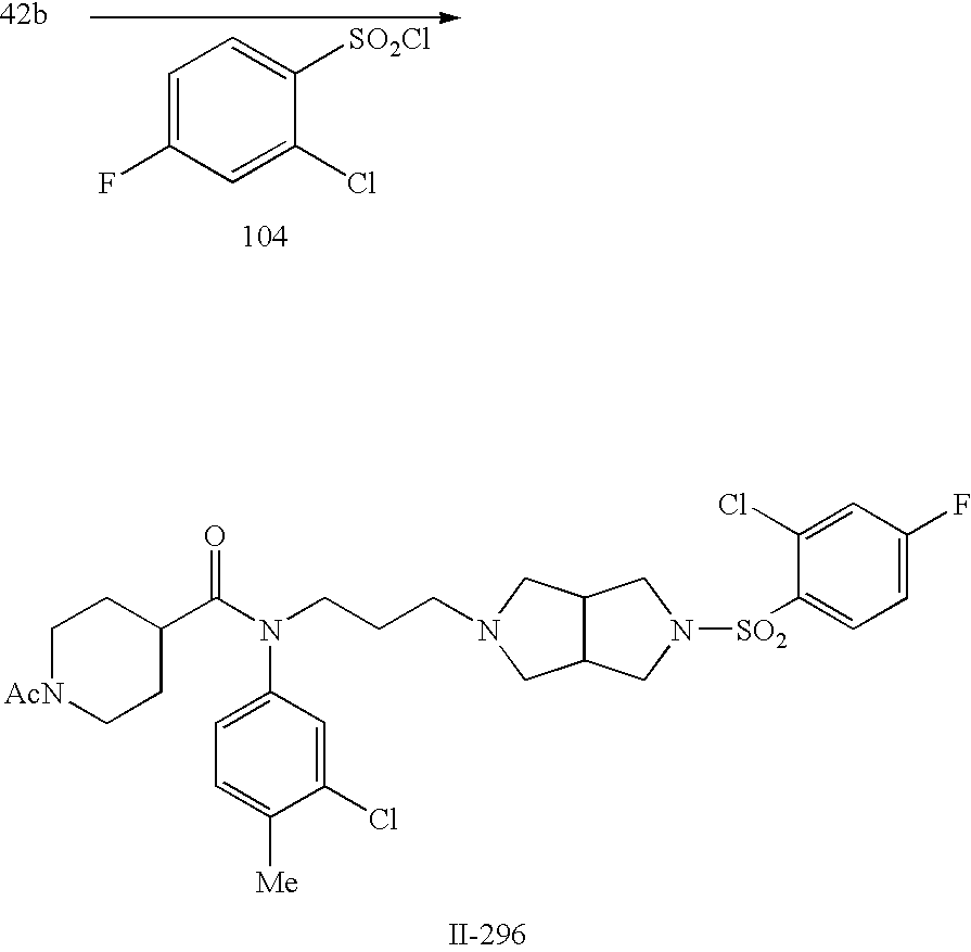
C1[AcN]CCC(C(N(CCCN2CC3C(C2)CN([SO2]C2=CC=C(F)C=C2Cl)C3)C2=CC=C([Me])C(Cl)=C2)=O)C1.C1=C(F)C=C(Cl)C([SO2Cl])=C1
